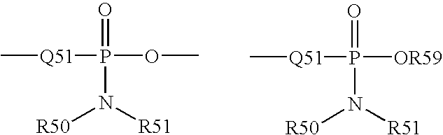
[Q51](P(=O)(OC)N([R51])[R50])C.[Q51](P(=O)([OR59])N([R51])[R50])C
